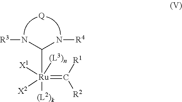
[Q].[R3]NC(N[R4])[Ru]([(L2)k])(=C([R1])[R2])([X1])([X2])[(L3)n]
